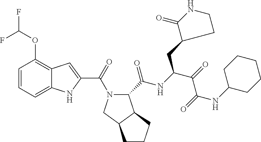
C1=CC=C2C(=C1OC(F)F)C=C(C(=O)N1C(C(=O)NC(C(=O)C(=O)NC3CCCCC3)CC3CCNC3=O)C3C(C1)CCC3)N2
